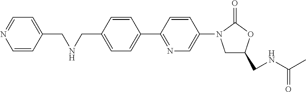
C1=C(CNCC2=CC=NC=C2)C=CC(C2=NC=C(N3CC(CNC(=O)C)OC3=O)C=C2)=C1
